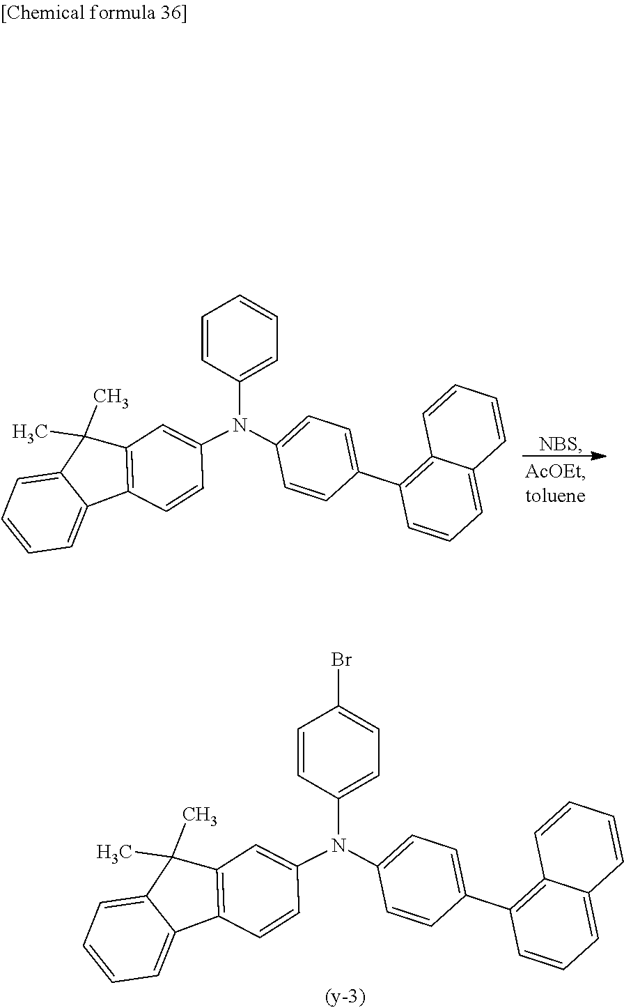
C1=CC=C2C(=C1)C(C)(C)C1=C2C=CC(N(C2=CC=C(C3=C4C(=CC=C3)C=CC=C4)C=C2)C2=CC=CC=C2)=C1.[NBS].C1=CC=C2C(=C1)C(C)(C)C1=C2C=CC(N(C2=CC=C(C3=C4C(=CC=C3)C=CC=C4)C=C2)C2=CC=C(Br)C=C2)=C1
